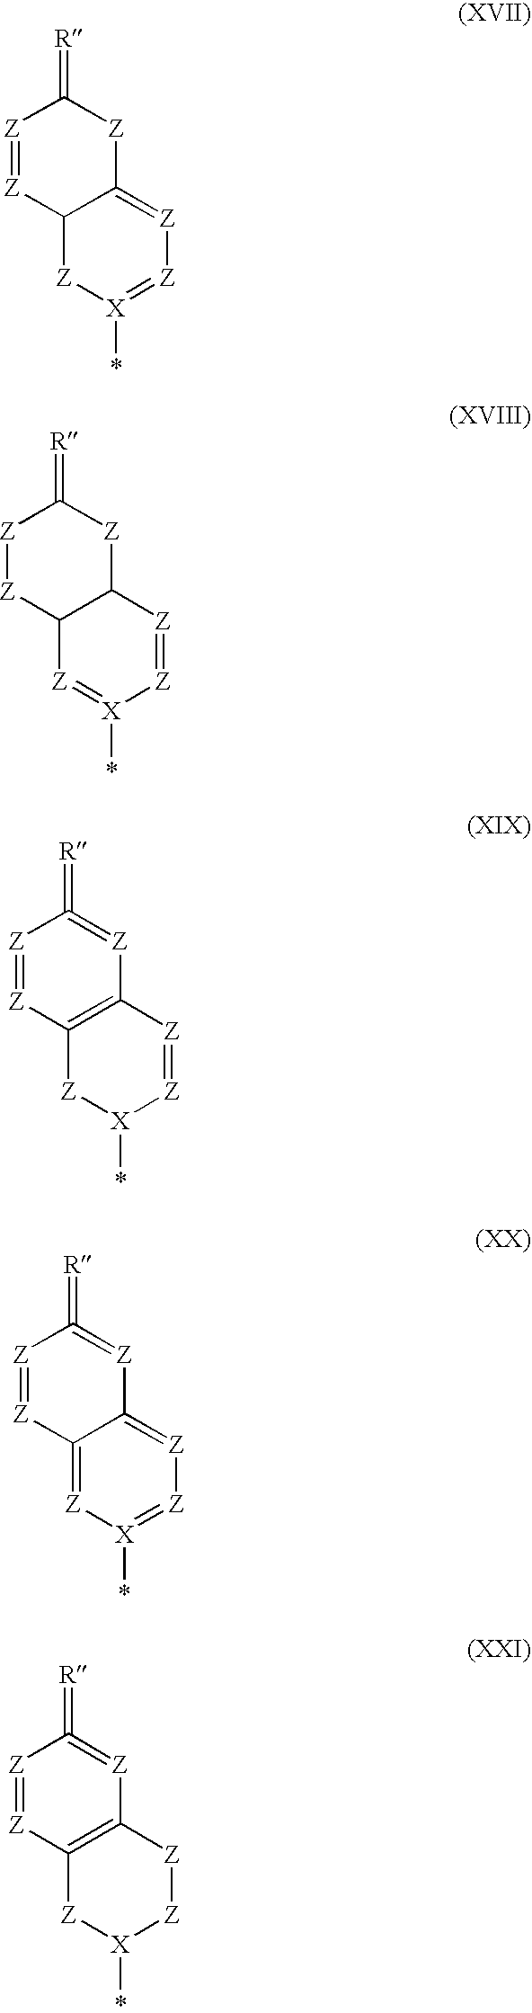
[Z]1=[Z]C2C(=[Z][Z]=[X](*)[Z]2)[Z]C1=[R].[Z]1[Z]C2C([Z]C1=[R])[Z]=[Z][X](*)=[Z]2.[Z]1=[Z]C2=C([Z]=C1=[R])[Z]=[Z][X](*)[Z]2.[Z]1=[Z]C2=[Z][X](*)=[Z][Z]=C2[Z]=C1=[R].[Z]1=[Z]C2=C([Z]=C1=[R])[Z][Z][X](*)[Z]2
